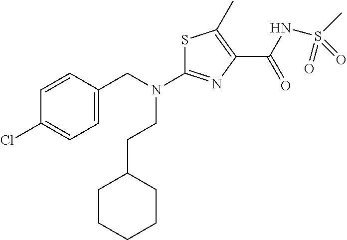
S1C(N(CC2=CC=C(Cl)C=C2)CCC2CCCCC2)=NC(C(NS(C)(=O)=O)=O)=C1C
